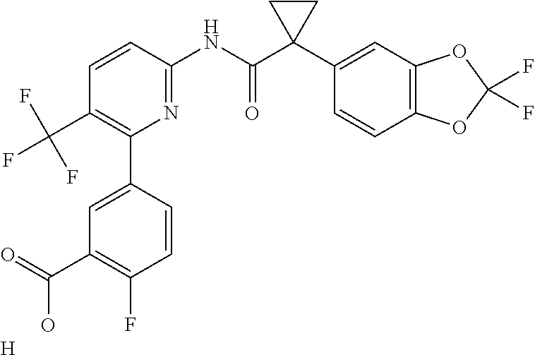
C1=CC(NC(C2(C3=CC4=C(C=C3)OC(F)(F)O4)CC2)=O)=NC(C2=CC(C(=O)O)=C(F)C=C2)=C1C(F)(F)F.[H]
